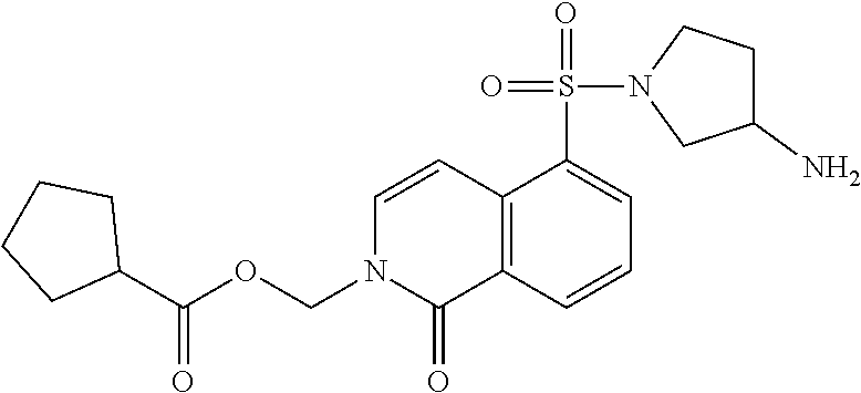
C12=C(C=CC=C1S(=O)(N1CC(N)CC1)=O)C(=O)N(COC(C1CCCC1)=O)C=C2
